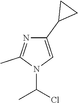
C1(C2CC2)=CN(C(Cl)C)C(C)=N1
